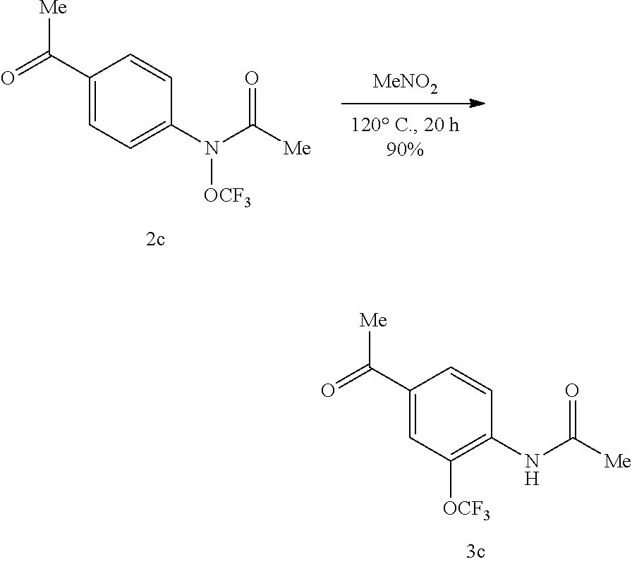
C1([OCF3])=C(NC([Me])=O)C=CC(C(=O)[Me])=C1.C1=C(N(C([Me])=O)[OCF3])C=CC(C(=O)[Me])=C1.[MeNO2]
